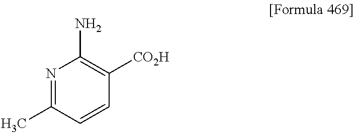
N1=C(C)C=CC([CO2H])=C1N
